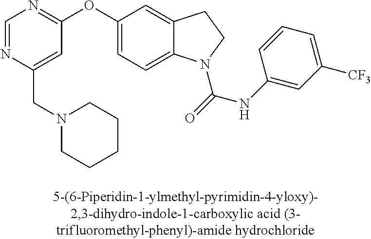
O(C1=CC=C2C(=C1)CCN2C(=O)NC1=CC([CF3])=CC=C1)C1=NC=NC(CN2CCCCC2)=C1
